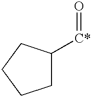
C1C([C*]=O)CCC1
